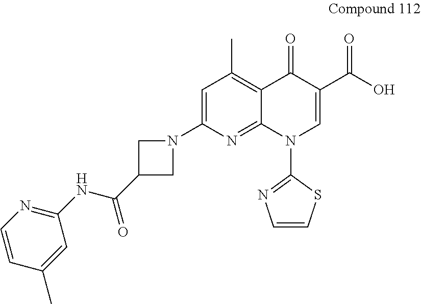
C1=C(N2CC(C(NC3=NC=CC(C)=C3)=O)C2)N=C2C(=C1C)C(=O)C(C(O)=O)=CN2C1=NC=CS1
